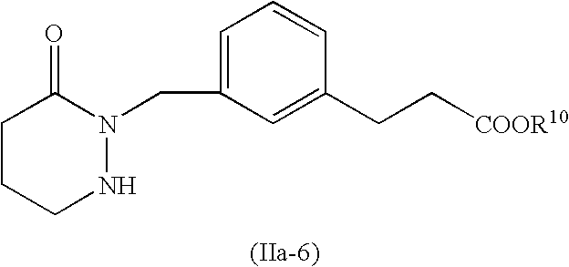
C1CCNN(CC2=CC=CC(CC[COOR10])=C2)C1=O
